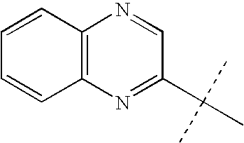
C12=C(N=C(C(C)(C)C)C=N1)C=CC=C2
